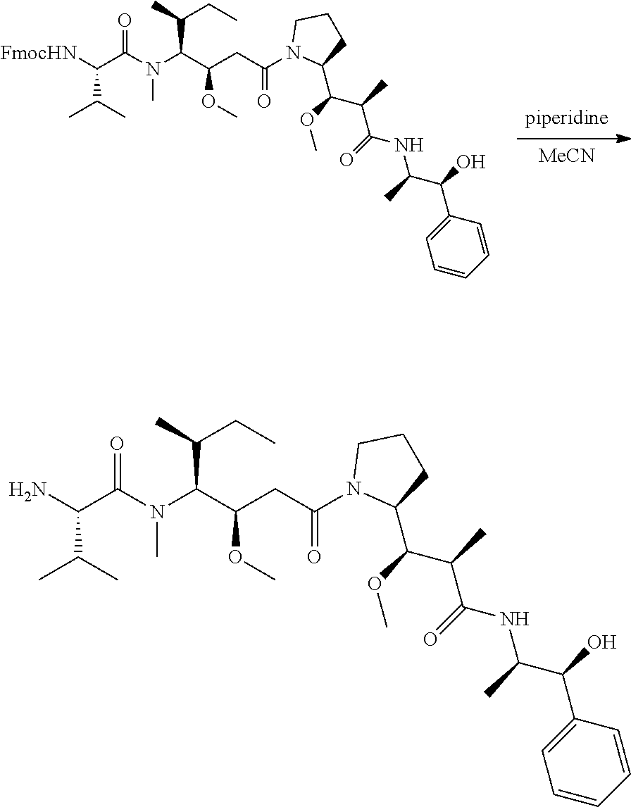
[MeCN].[piperidine].C(C(N(C(C(CC(=O)N1C(C(C(C(NC(C(C2=CC=CC=C2)O)C)=O)C)OC)CCC1)OC)C(CC)C)C)=O)(C(C)C)[FmocHN].C(C(N(C(C(CC(=O)N1C(C(C(C(NC(C(C2=CC=CC=C2)O)C)=O)C)OC)CCC1)OC)C(CC)C)C)=O)(C(C)C)N
